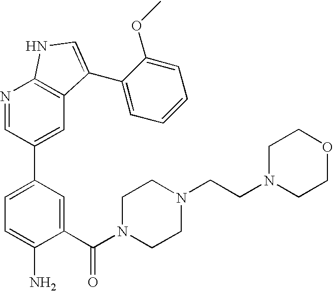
C1(C(N2CCN(CCN3CCOCC3)CC2)=O)=CC(C2=CC3=C(N=C2)NC=C3C2=CC=CC=C2OC)=CC=C1N
